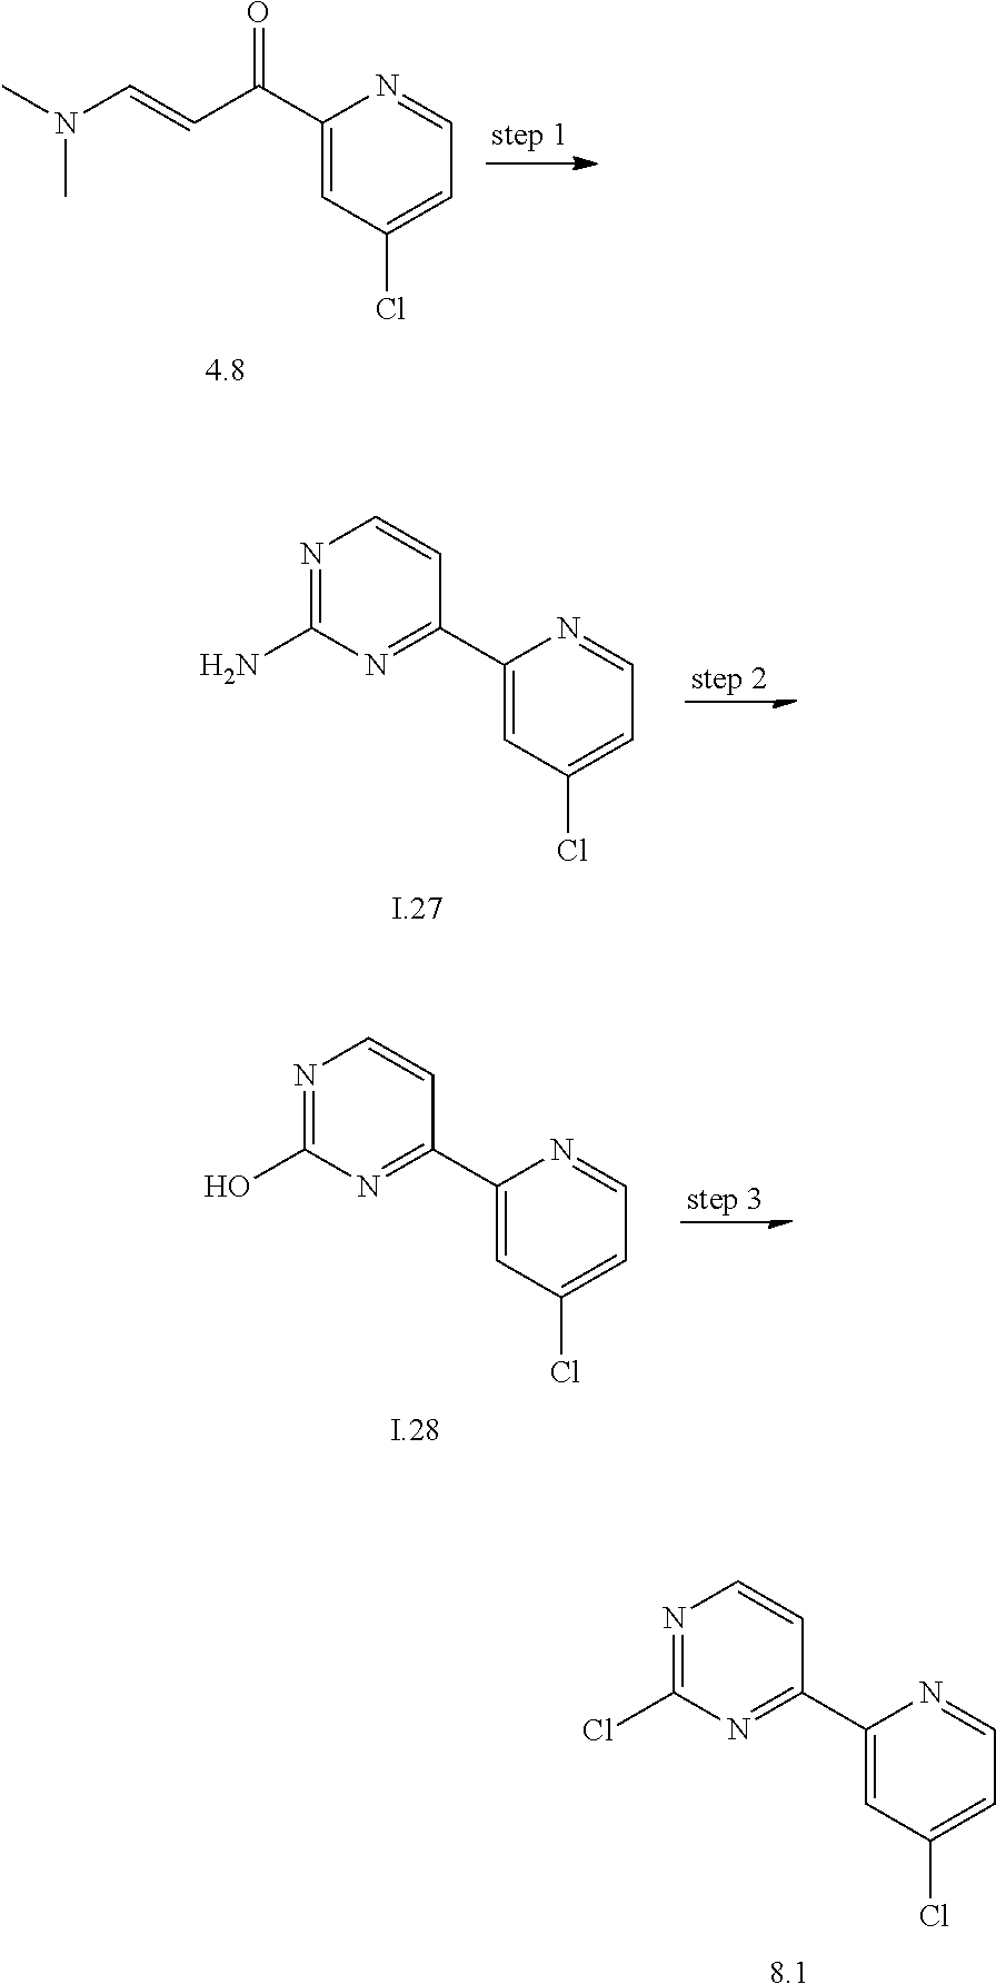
C1(C2=NC(Cl)=NC=C2)=CC(Cl)=CC=N1.[8.1].C1(C(C=CN(C)C)=O)=CC(Cl)=CC=N1.[4.8].C1(C2=NC(N)=NC=C2)=CC(Cl)=CC=N1.[I.27].C1(C2=NC(O)=NC=C2)=CC(Cl)=CC=N1.[I.28]
